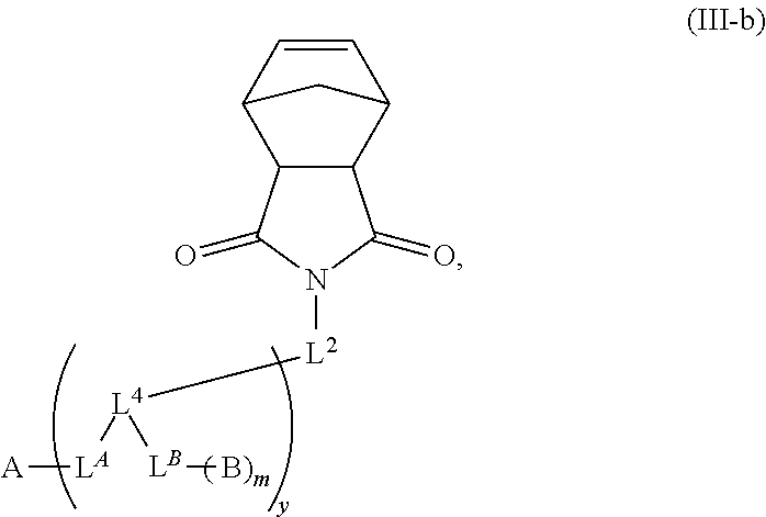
C1=CC2C3C(C1C2)C(=O)N([L2][L4]([LA][A])[LB][B)m])C3=O
